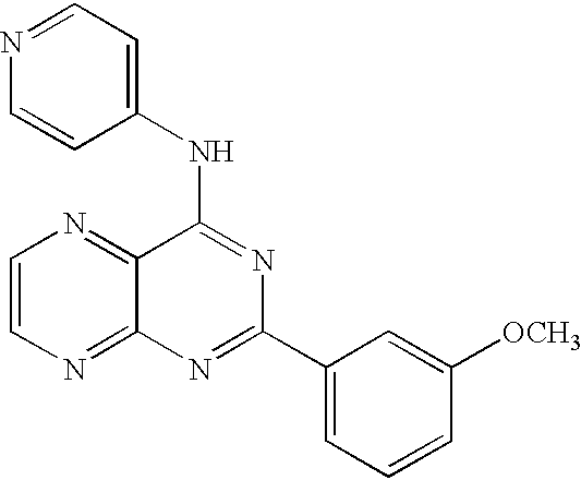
C1=CN=C2C(=N1)C(NC1=CC=NC=C1)=NC(C1=CC=CC([OCH3])=C1)=N2
